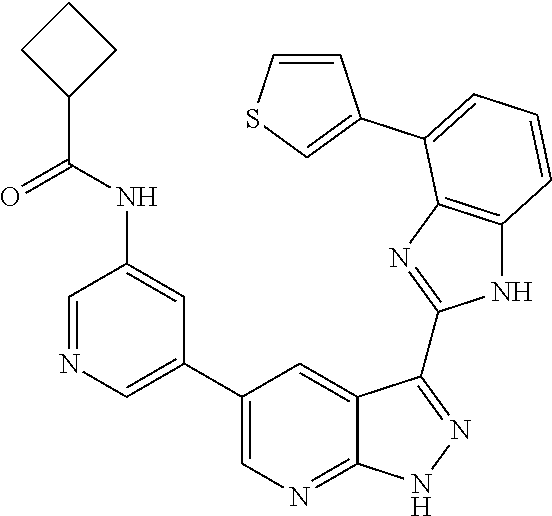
C1=NC=C(C2=CN=C3C(=C2)C(C2=NC4=C(N2)C=CC=C4C2=CSC=C2)=NN3)C=C1NC(C1CCC1)=O
